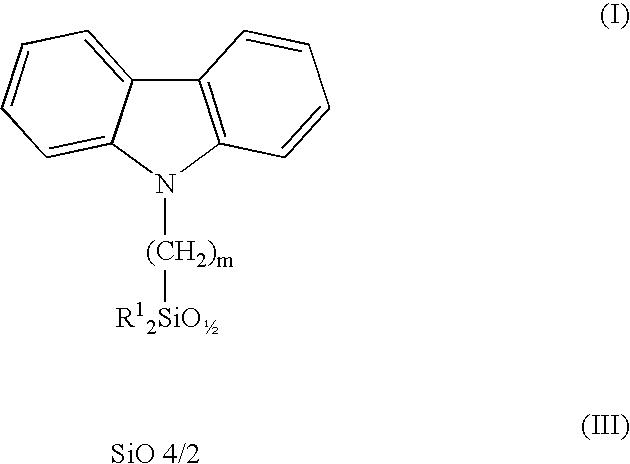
C12=C(N([(CH2)m][R12SiO])C3=CC=CC=C13)C=CC=C2.[SiO 4/2]
